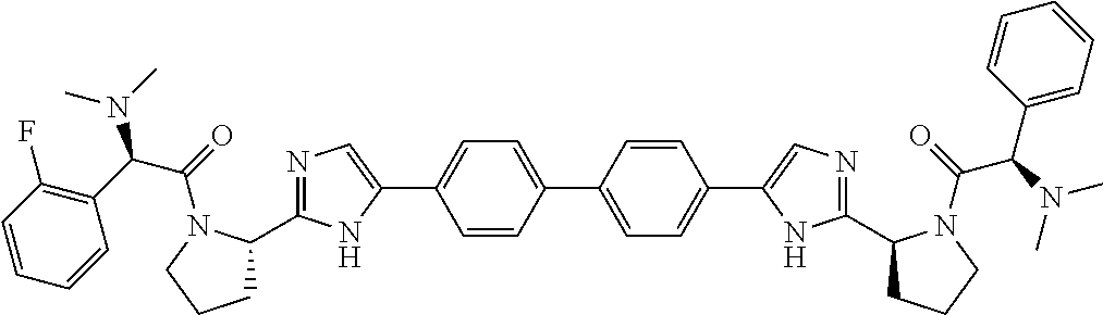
C1(C2=CC=C(C3=CN=C(C4CCCN4C(C(C4=CC=CC=C4)N(C)C)=O)N3)C=C2)=CC=C(C2=CN=C(C3CCCN3C(C(C3=C(F)C=CC=C3)N(C)C)=O)N2)C=C1
